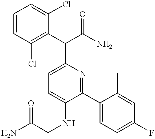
C1=C(NCC(N)=O)C(C2=CC=C(F)C=C2C)=NC(C(C2=C(Cl)C=CC=C2Cl)C(N)=O)=C1
